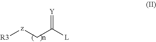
[R3][z]CC([L])=[Y]
